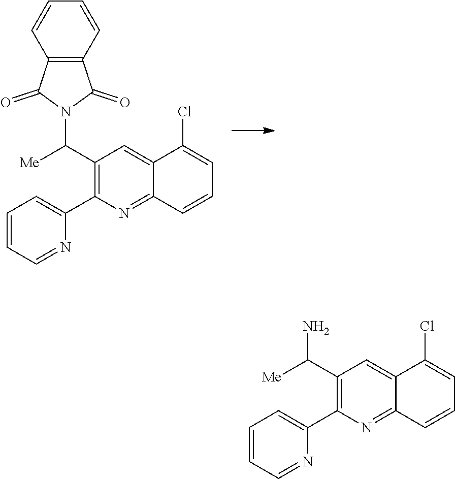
C1(C([Me])N2C(=O)C3=C(C2=O)C=CC=C3)=C(C2=CC=CC=N2)N=C2C(=C1)C(Cl)=CC=C2.C1(C([Me])N)=C(C2=CC=CC=N2)N=C2C(=C1)C(Cl)=CC=C2
